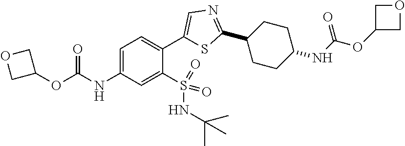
C1=C(NC(=O)OC2COC2)C=C(S(=O)(=O)NC(C)(C)C)C(C2=CN=C(C3CCC(NC(OC4COC4)=O)CC3)S2)=C1
